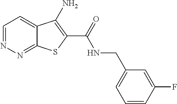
C1=NN=C2C(=C1)C(N)=C(C(=O)NCC1=CC=CC(F)=C1)S2
